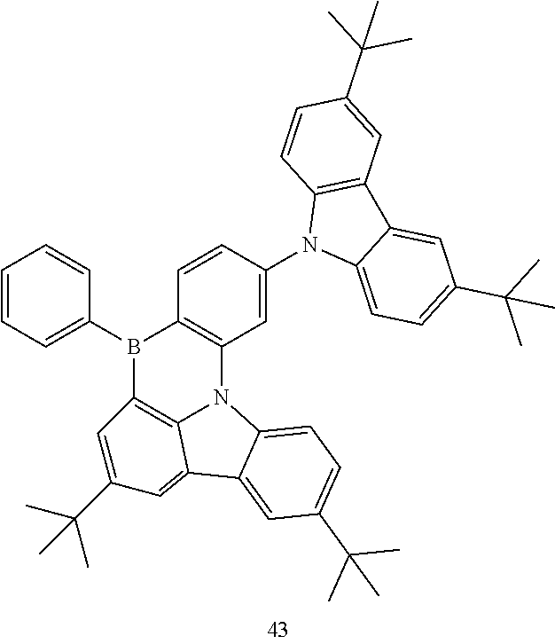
C1=CC=C(B2C3=C4N(C5=C2C=CC(N2C6=CC=C(C(C)(C)C)C=C6C6=C2C=CC(C(C)(C)C)=C6)=C5)C2=CC=C(C(C)(C)C)C=C2C4=CC(C(C)(C)C)=C3)C=C1
